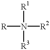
[R]N([R2])([R1])[R3]
